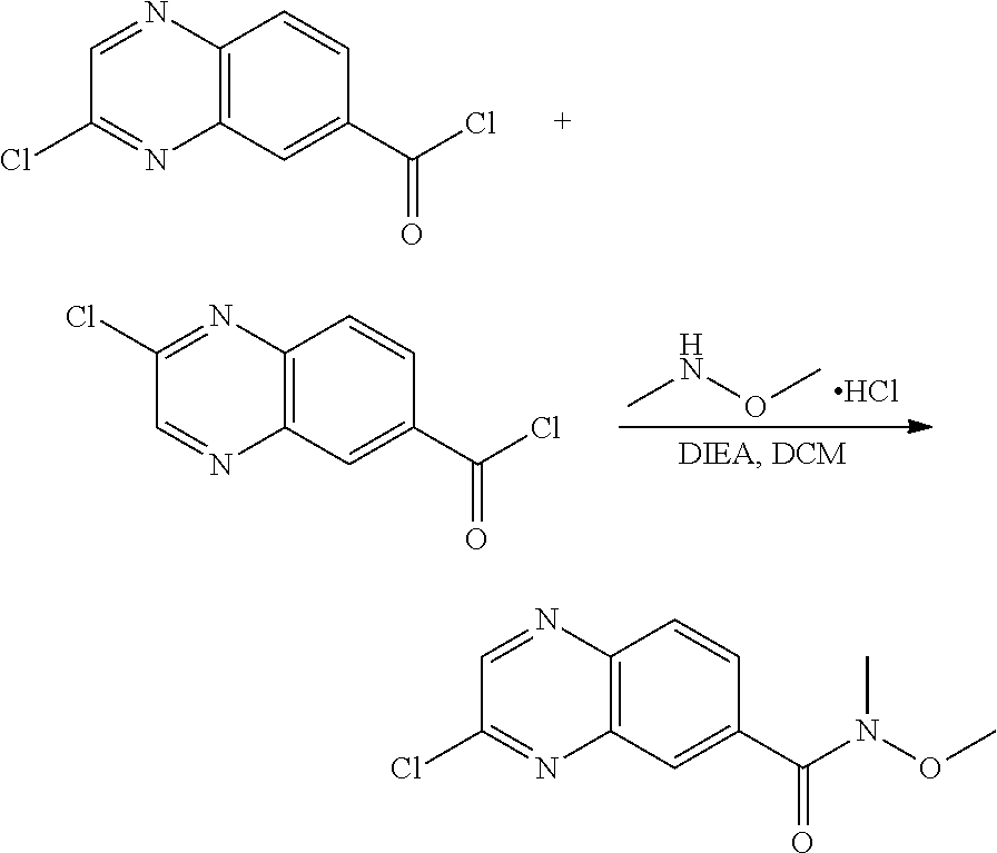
C12=C(C=C(C(Cl)=O)C=C1)N=C(Cl)C=N2.CNOC.Cl.C12=C(C=C(C(Cl)=O)C=C1)N=CC(Cl)=N2.C12=C(C=C(C(N(OC)C)=O)C=C1)N=C(Cl)C=N2
